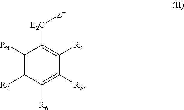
C1([R8])=C([R7])C([R6])=C([R5])C([R4])=C1[E2C][Z+]
